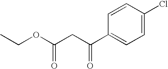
C1=C(Cl)C=CC(C(CC(OCC)=O)=O)=C1
